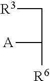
[R3]CC([R6])[A]
